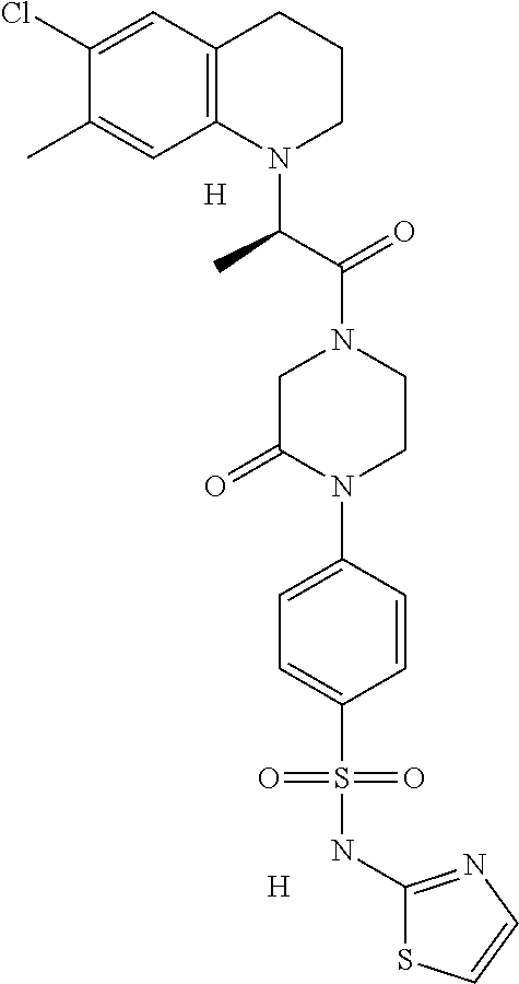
C12=C(C=C(Cl)C(C)=C1)CCCN2C(C)C(N1CCN(C2=CC=C(S(NC3=NC=CS3)(=O)=O)C=C2)C(=O)C1)=O.[H].[H]
